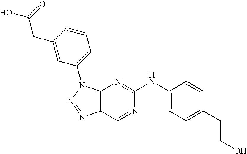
C12=C(N(C3=CC=CC(CC(=O)O)=C3)N=N1)N=C(NC1=CC=C(CCO)C=C1)N=C2
